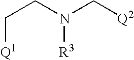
C(CN([R3])C[Q2])[Q1]
